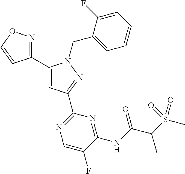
C1(C2=NOC=C2)=CC(C2=NC=C(F)C(NC(C(S(C)(=O)=O)C)=O)=N2)=NN1CC1=CC=CC=C1F
